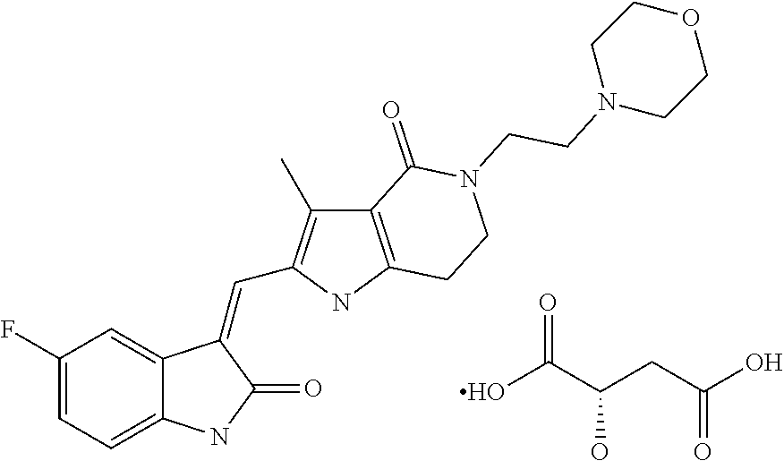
C1(F)=CC=C2C(=C1)C(=CC1=C(C)C3=C(N1)CCN(CCN1CCOCC1)C3=O)C(=O)N2.OC(C(CC(O)=O)O)=O
